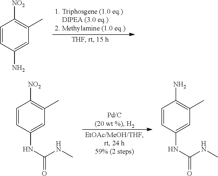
C1=CC(N)=CC(C)=C1[NO2].C1=CC(NC(=O)NC)=CC(C)=C1[NO2].C1=CC(NC(=O)NC)=CC(C)=C1N
